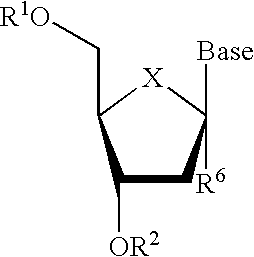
C1([OR2])CC([Base])([R6])[X]C1C[R1O]
